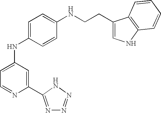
C1=C(NC2=CC=NC(C3=NN=NN3)=C2)C=CC(NCCC2=CNC3=C2C=CC=C3)=C1
